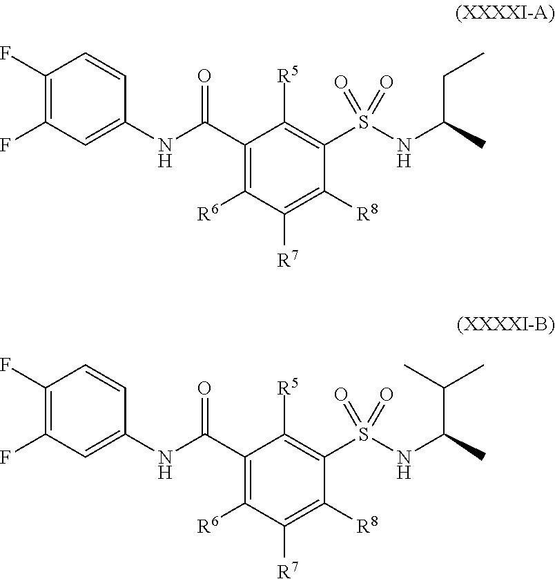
C1(NC(C2=C([R6])C([R7])=C([R8])C(S(NC(C)CC)(=O)=O)=C2[R5])=O)=CC(F)=C(F)C=C1.C1(NC(C2=C([R6])C([R7])=C([R8])C(S(NC(C)C(C)C)(=O)=O)=C2[R5])=O)=CC(F)=C(F)C=C1
